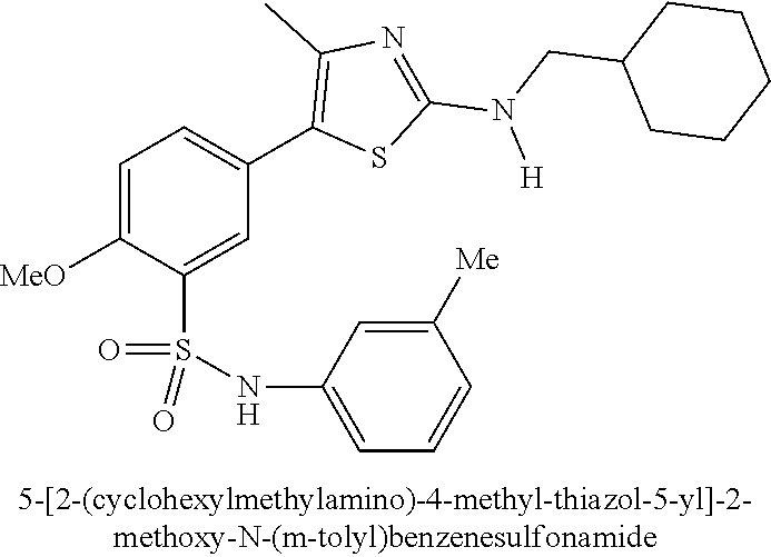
C1=C([OMe])C(S(NC2=CC=CC([Me])=C2)(=O)=O)=CC(C2=C(C)N=C(N(CC3CCCCC3)[H])S2)=C1
